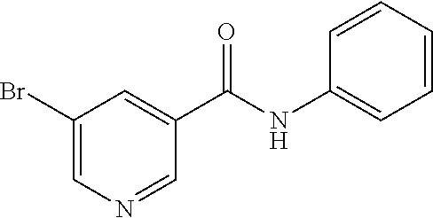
C1(Br)=CN=CC(C(NC2=CC=CC=C2)=O)=C1
